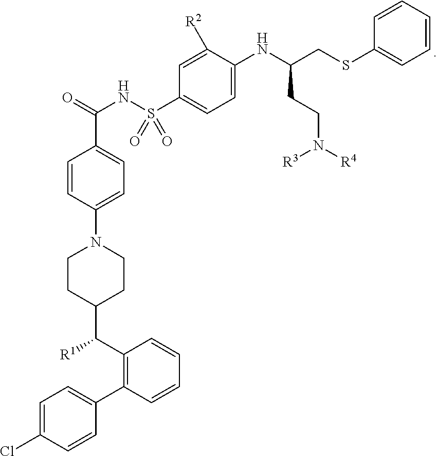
C1=CC(N2CCC(C(C3=C(C4=CC=C(Cl)C=C4)C=CC=C3)[R1])CC2)=CC=C1C(=O)NS(C1=CC=C(NC(CSC2=CC=CC=C2)CCN([R3])[R4])C([R2])=C1)(=O)=O
